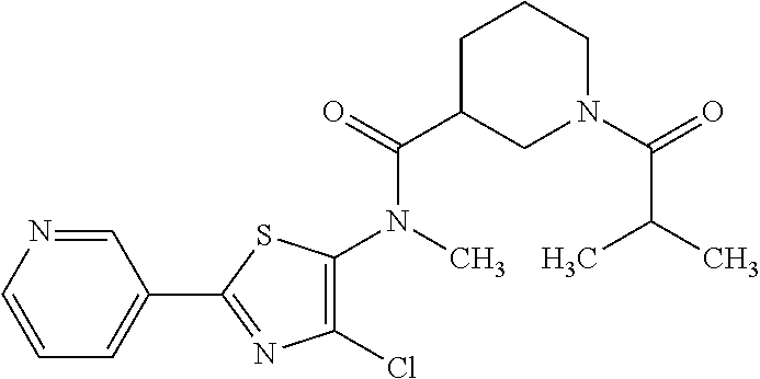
C1(Cl)=C(N(C(C2CN(C(=O)C(C)C)CCC2)=O)C)SC(C2=CC=CN=C2)=N1
